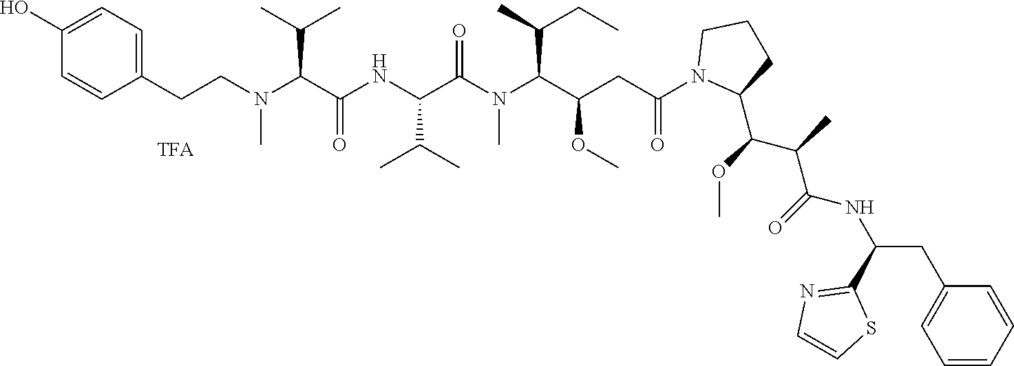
C1=CC(O)=CC=C1CCN(C(C(NC(C(N(C(C(CC(N1C(C(OC)C(C)C(=O)NC(C2=NC=CS2)CC2=CC=CC=C2)CCC1)=O)OC)C(C)CC)C)=O)C(C)C)=O)C(C)C)C
